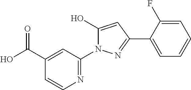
C1=C(C(O)=O)C=CN=C1N1C(O)=CC(C2=CC=CC=C2F)=N1
